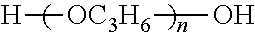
[H][OC3H6]O
